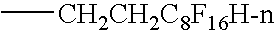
C[CH2CH2C8F16H-n]
